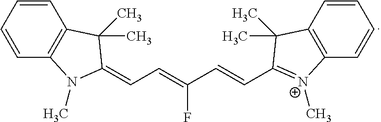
C1=CC2=C(C=C1)C(C)(C)C(=CC=C(F)C=CC1=[N+](C)C3=C(C=CC=C3)C1(C)C)N2C
